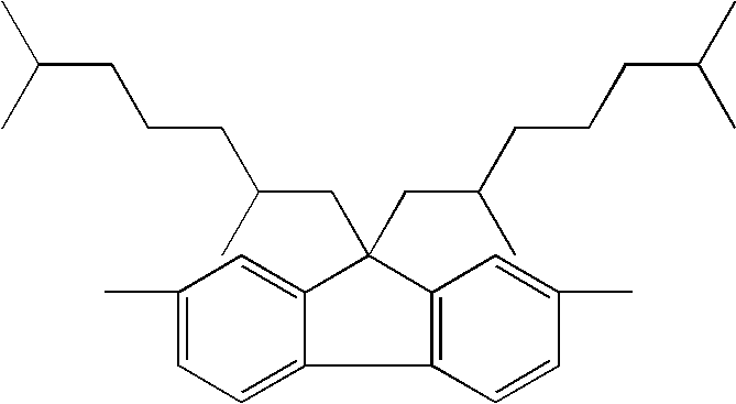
C1(C)=CC=C2C(=C1)C(CC(CCCC(C)C)C)(CC(CCCC(C)C)C)C1=C2C=CC(C)=C1
